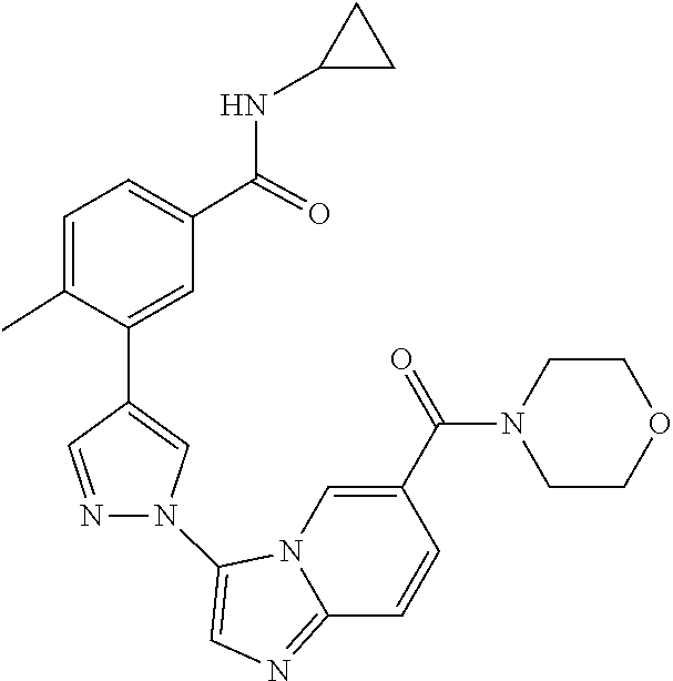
N12C(=NC=C1N1C=C(C3=CC(C(NC4CC4)=O)=CC=C3C)C=N1)C=CC(C(=O)N1CCOCC1)=C2
